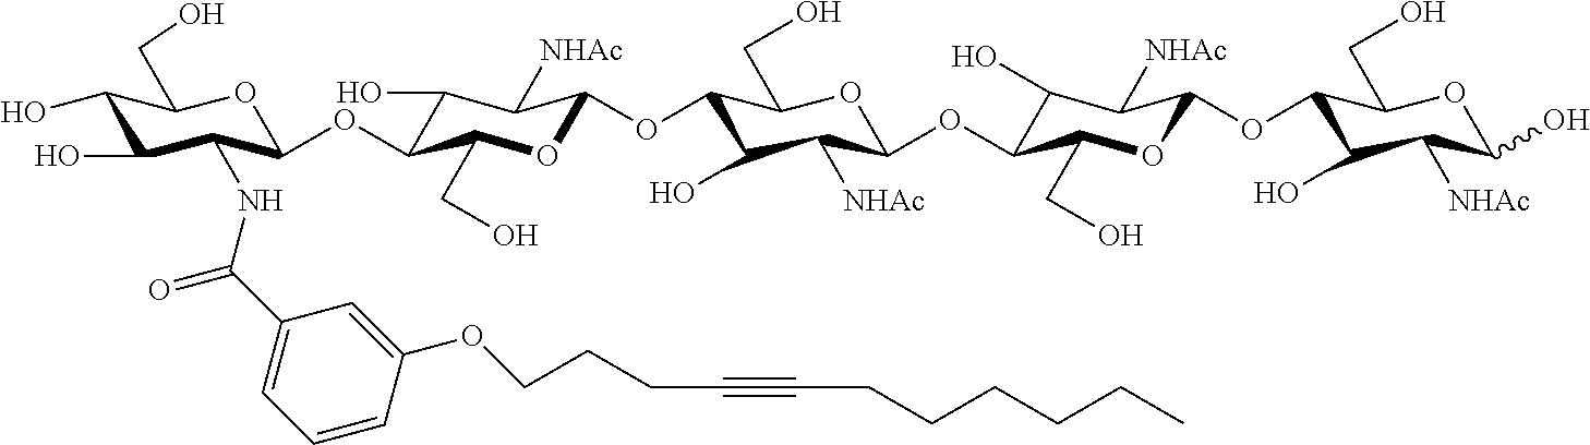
C1(O)C(O)C(NC(C2=CC=CC(OCCCC#CCCCCCC)=C2)=O)C(OC2C(O)C([NHAc])C(OC3C(O)C([NHAc])C(OC4C(O)C([NHAc])C(OC5C(O)C([NHAc])C(O)OC5CO)OC4CO)OC3CO)OC2CO)OC1CO
